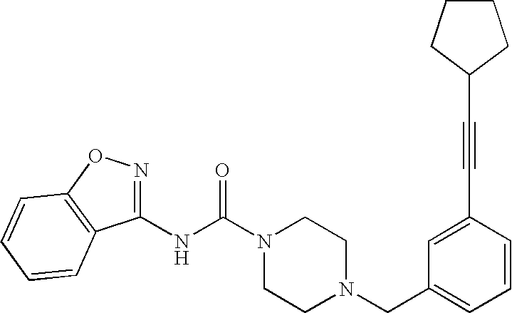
N(C(N1CCN(CC2=CC=CC(C#CC3CCCC3)=C2)CC1)=O)C1=NOC2=C1C=CC=C2
